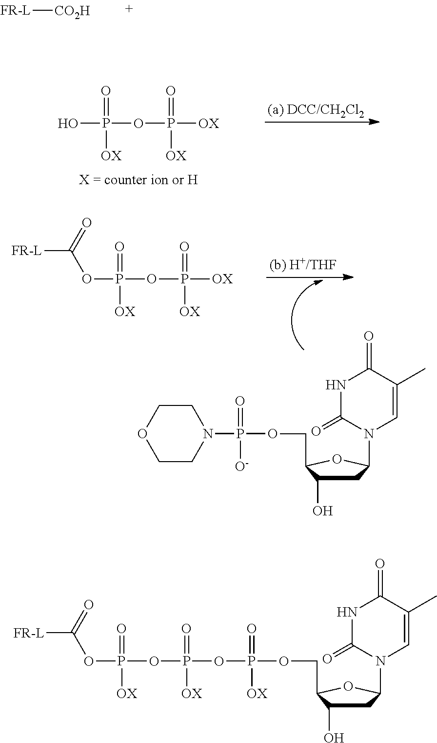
[FR-L]C(=O)OP(OP(=O)([OX])[OX])(=O)[OX].C1CN(P(=O)(OCC2C(O)CC(N3C=C(C)C(=O)NC3=O)O2)[O-])CCO1.[FR-L][CO2H].OP(OP(=O)([OX])[OX])(=O)[OX].O(P(=O)(OCC1C(O)CC(N2C=C(C)C(=O)NC2=O)O1)[OX])P(=O)(OP(OC(=O)[FR-L])(=O)[OX])[OX]
